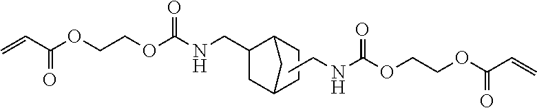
C1(CNC(OCCOC(C=C)=O)=O)CC2CC1CC2.CCNC(OCCOC(C=C)=O)=O
